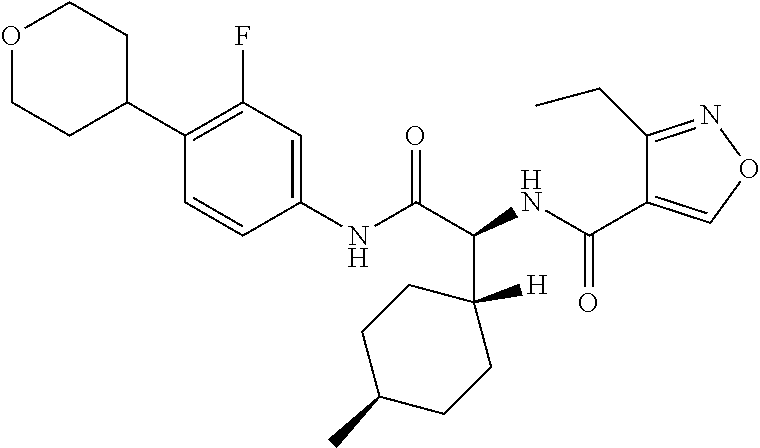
C(C1([H])CCC(C)CC1)(NC(C1=CON=C1CC)=O)C(=O)NC1=CC(F)=C(C2CCOCC2)C=C1
